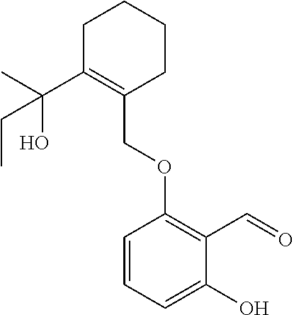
C1C(C(C)(O)CC)=C(COC2=C(C=O)C(O)=CC=C2)CCC1
